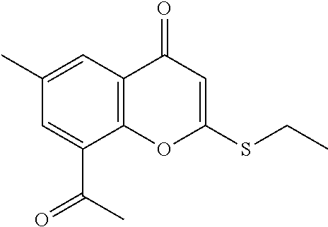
C12=C(C(C(C)=O)=CC(C)=C1)OC(SCC)=CC2=O
